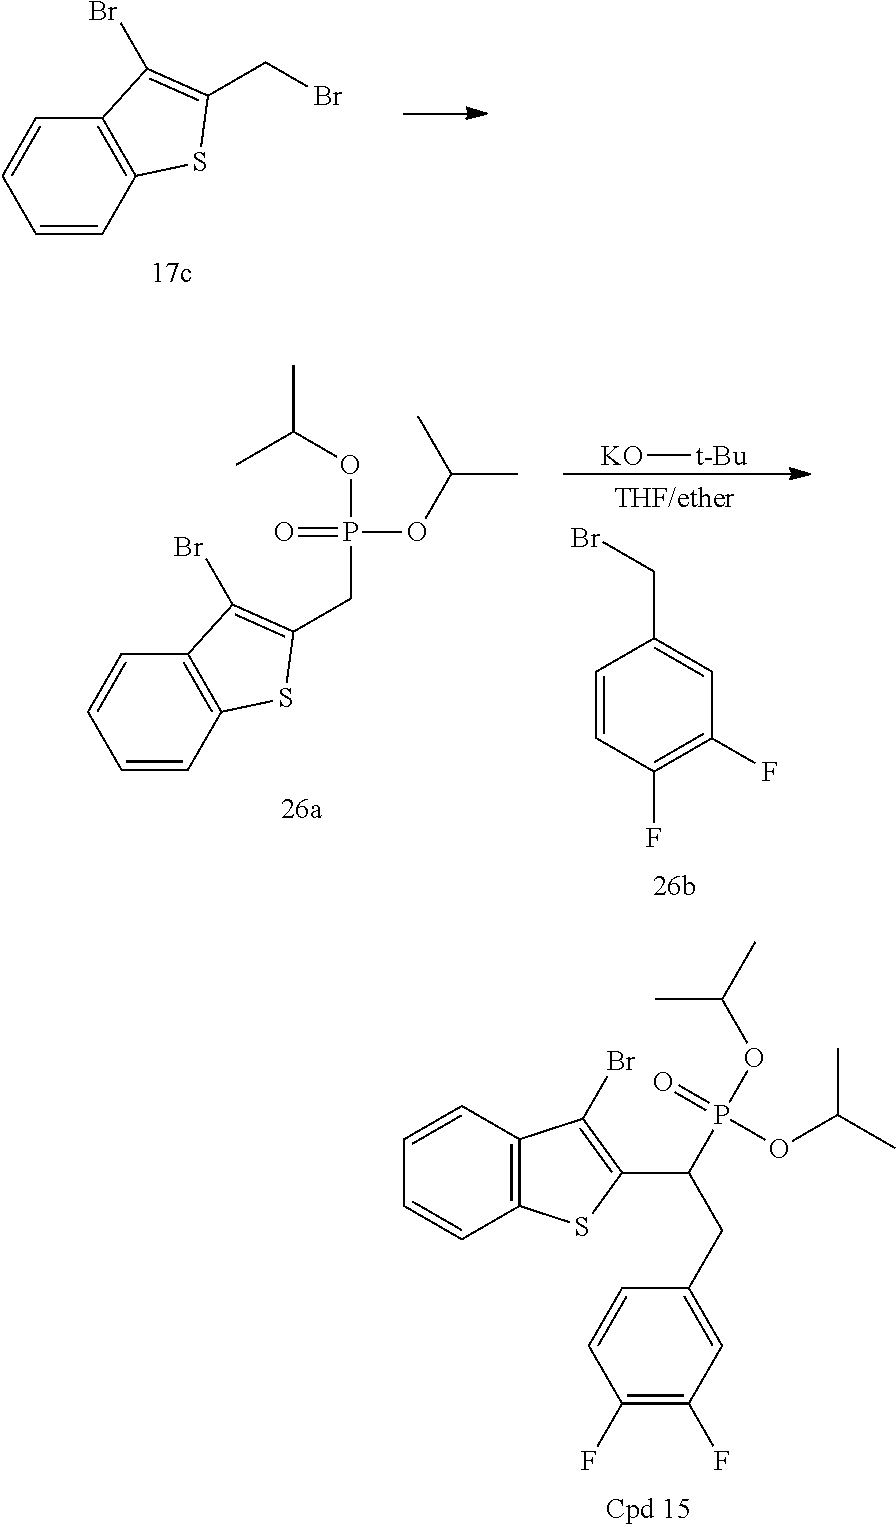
C1=CC2=C(C=C1)C(Br)=C(CBr)S2.C1=CC2=C(C=C1)C(Br)=C(CP(OC(C)C)(OC(C)C)=O)S2.[KO][t-Bu].BrCC1=CC(F)=C(F)C=C1.C12=C(C=CC=C1)C(Br)=C(C(CC1=CC(F)=C(F)C=C1)P(OC(C)C)(=O)OC(C)C)S2
